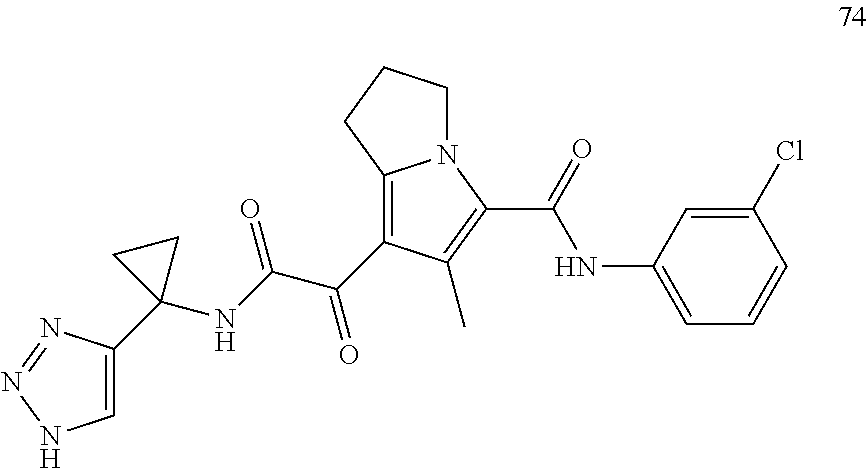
C12=C(C(C(NC3(C4=CNN=N4)CC3)=O)=O)C(C)=C(C(=O)NC3=CC=CC(Cl)=C3)N1CCC2
